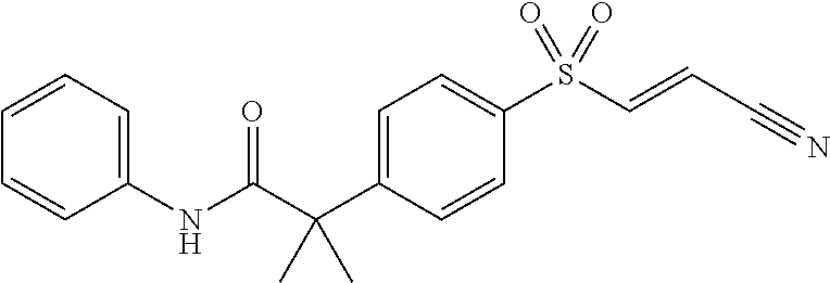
C1=C(C(C(NC2=CC=CC=C2)=O)(C)C)C=CC(S(C=CC#N)(=O)=O)=C1
